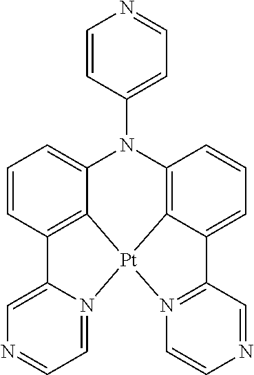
C1=CC2=C3C(=C1)N(C1=CC=NC=C1)C1=C4C(=CC=C1)C1=N([Pt]34N3=CC=NC=C23)C=CN=C1
